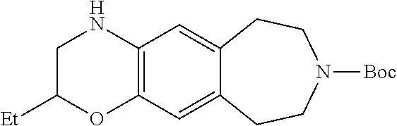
C12=C(C=C3C(=C1)CCN([Boc])CC3)NCC([Et])O2
